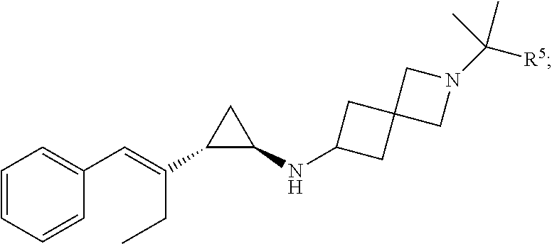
C1=CC(C=C(CC)C2C(NC3CC4(C3)CN(C([R5])(C)C)C4)C2)=CC=C1
